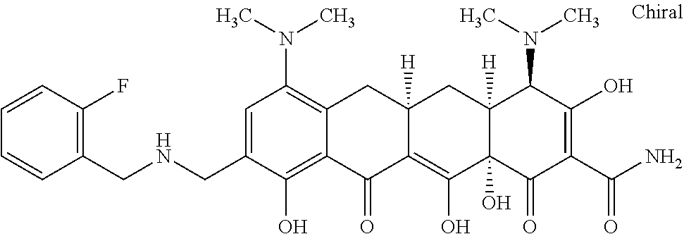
C12([H])C(O)(C(=O)C(C(N)=O)=C(O)C1N(C)C)C(O)=C1C([H])(C2)CC2=C(N(C)C)C=C(CNCC3=C(F)C=CC=C3)C(O)=C2C1=O
